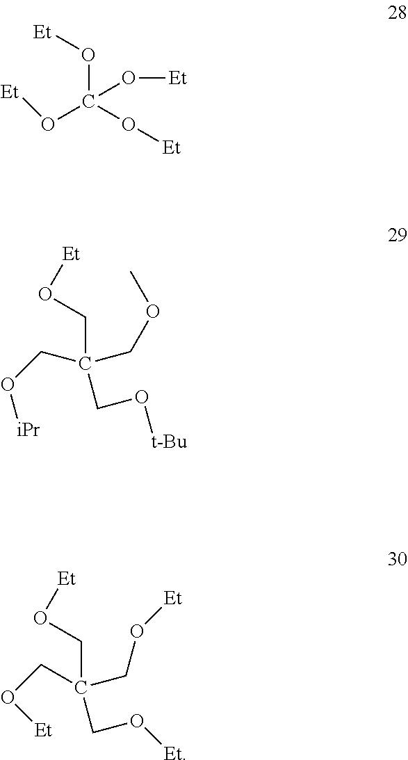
O(C(O[Et])(O[Et])O[Et])[Et].O(CC(CO[Et])(COC)CO[t-Bu])[iPr].C(CO[Et])(CO[Et])(CO[Et])CO[Et]
